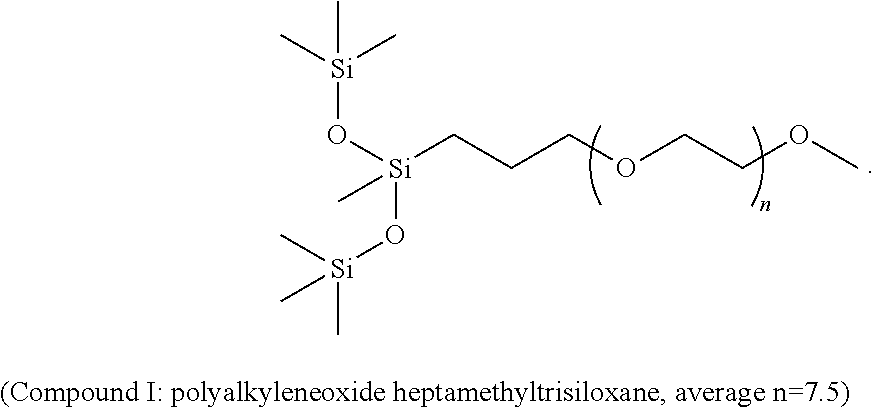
O([Si](CCCOCCOC)(O[Si](C)(C)C)C)[Si](C)(C)C
